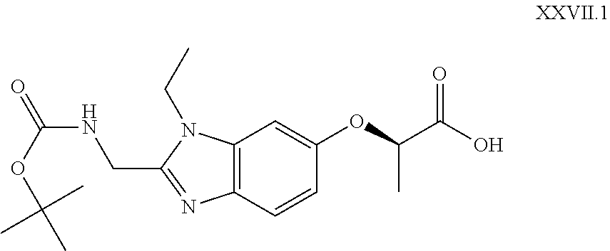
C(OC(NCC1=NC2=C(N1CC)C=C(OC(C)C(O)=O)C=C2)=O)(C)(C)C
